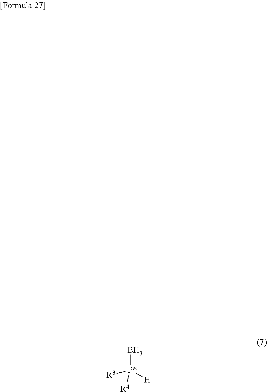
B[P*]([H])([R3])[R4]
